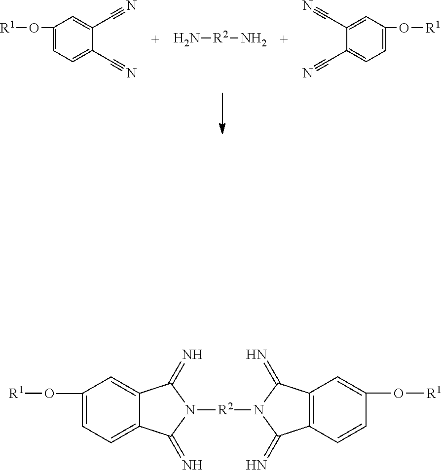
C1(O[R1])=CC=C(C#N)C(C#N)=C1.[R2](N)N.C1(O[R1])=CC=C(C#N)C(C#N)=C1.C1(O[R1])=CC2=C(C=C1)C(=N)N([R2]N1C(=N)C3=CC=C(O[R1])C=C3C1=N)C2=N
